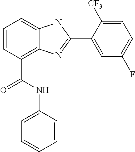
C1=CC(C(NC2=CC=CC=C2)=O)=C2C(=C1)NC(C1=CC(F)=CC=C1[CF3])=N2
